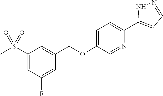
C1=C(C2=CC=NN2)N=CC(OCC2=CC(S(C)(=O)=O)=CC(F)=C2)=C1
